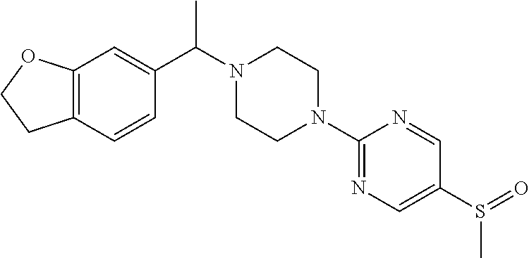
CC(N1CCN(C2=NC=C(S(=O)C)C=N2)CC1)C1=CC2=C(C=C1)CCO2
